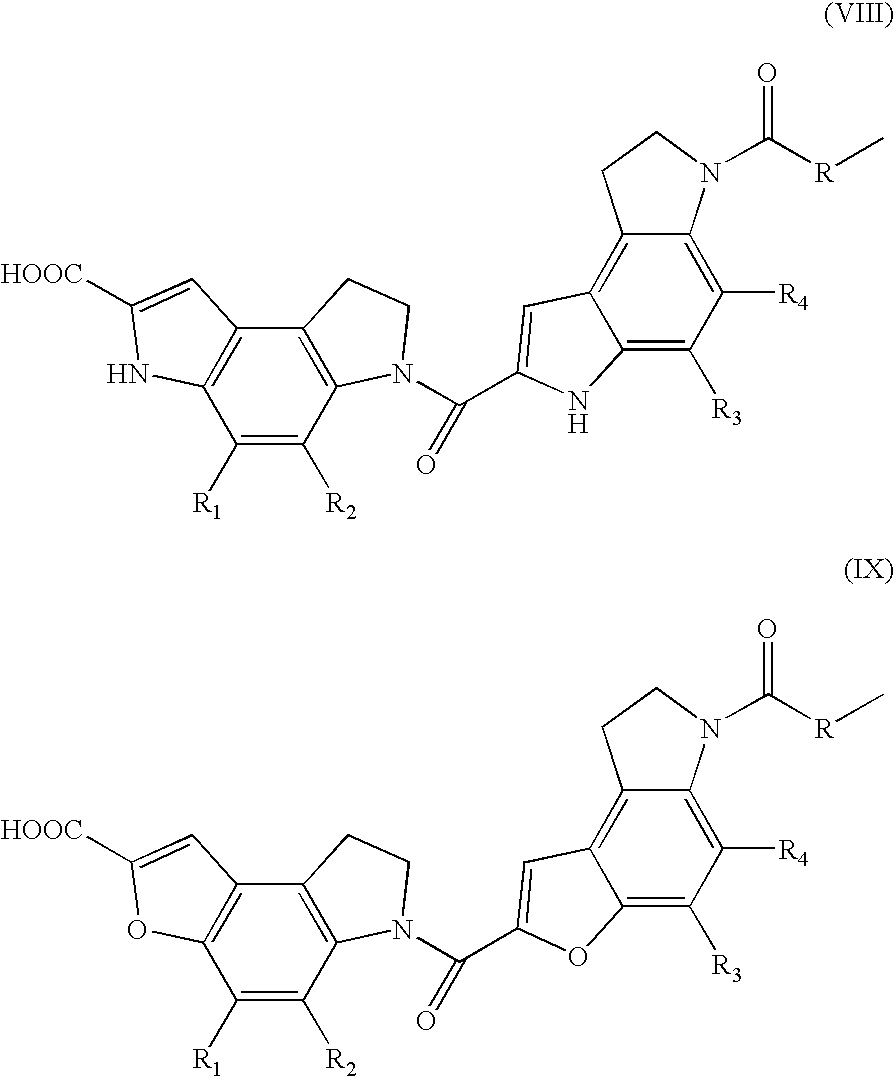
C1([R1])=C([R2])C2=C(C3=C1NC([HOOC])=C3)CCN2C(C1=CC2=C3C(=C([R4])C([R3])=C2N1)N(C([R]C)=O)CC3)=O.C1([R1])=C([R2])C2=C(C3=C1OC([HOOC])=C3)CCN2C(C1=CC2=C3C(=C([R4])C([R3])=C2O1)N(C([R]C)=O)CC3)=O
